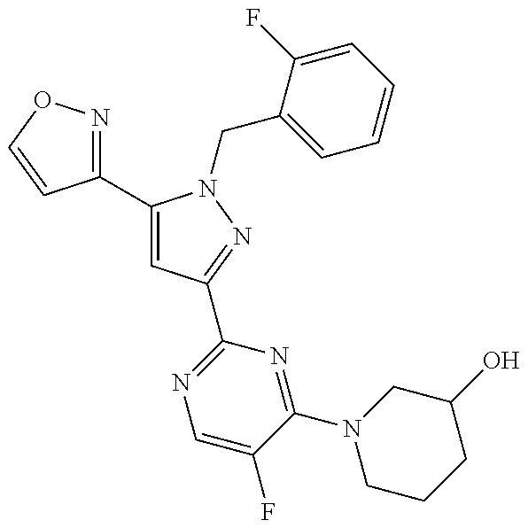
C1(C2=CC(C3=NC=C(F)C(N4CCCC(O)C4)=N3)=NN2CC2=CC=CC=C2F)=NOC=C1
